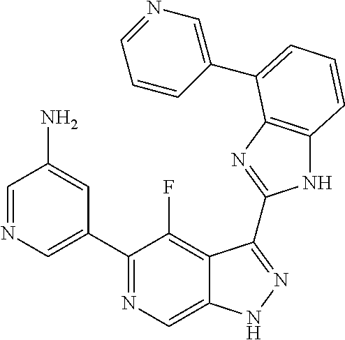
C1=NC=C(C2=NC=C3C(=C2F)C(C2=NC4=C(N2)C=CC=C4C2=CN=CC=C2)=NN3)C=C1N
